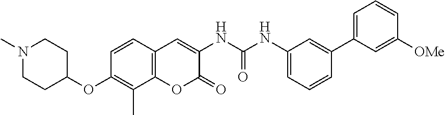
C1=C(C2=CC(NC(NC3=CC4=C(OC3=O)C(C)=C(OC3CCN(C)CC3)C=C4)=O)=CC=C2)C=C([OMe])C=C1
